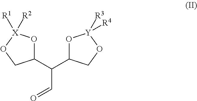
C1(C(C2O[Y]([R3])([R4])OC2)C=O)O[X]([R1])([R2])OC1
